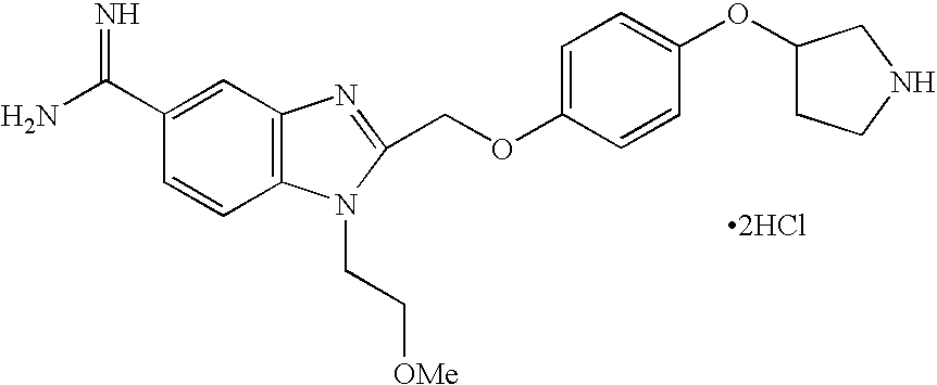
C1(COC2=CC=C(OC3CCNC3)C=C2)=NC2=C(N1CC[OMe])C=CC(C(N)=N)=C2.[2HCl]
